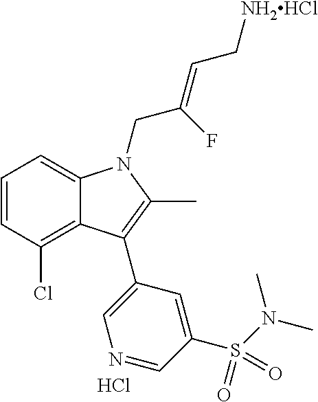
C1=CC(Cl)=C2C(=C1)N(CC(=CC[NH2HCl])F)C(C)=C2C1=CN=CC(S(N(C)C)(=O)=O)=C1.Cl
